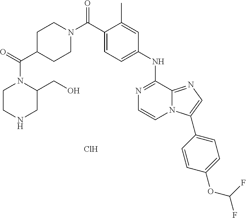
C(C1=CC=C(NC2=NC=CN3C2=NC=C3C2=CC=C(OC(F)F)C=C2)C=C1C)(=O)N1CCC(C(=O)N2CCNCC2CO)CC1.Cl
